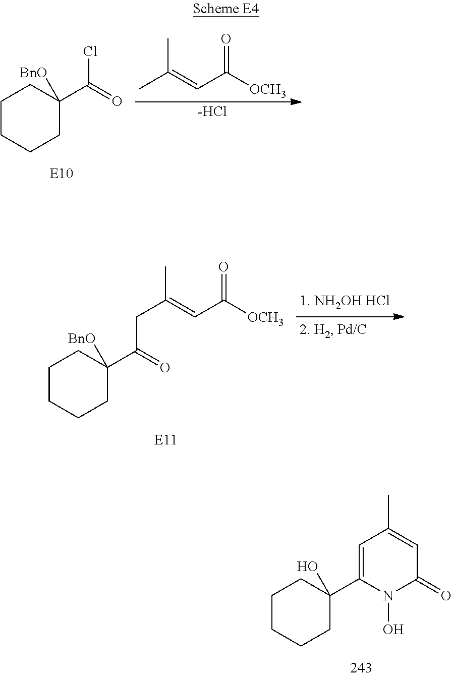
C1CCCC(C(=O)Cl)([BnO])C1.CC(=CC([OCH3])=O)C.[-HCl].C1CCCC(C(=O)CC(C)=CC([OCH3])=O)([BnO])C1.C1CCCC(C2=CC(C)=CC(=O)N2O)(O)C1
